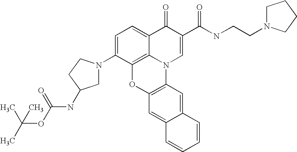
C1=C(N2CC(NC(OC(C)(C)C)=O)CC2)C2=C3C(=C1)C(=O)C(C(NCCN1CCCC1)=O)=CN3C1=C(O2)C=C2C(=C1)C=CC=C2
